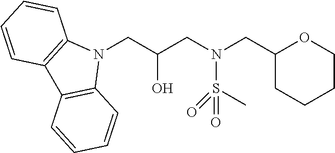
N1(CC(CN(CC2CCCCO2)S(C)(=O)=O)O)C2=C(C3=C1C=CC=C3)C=CC=C2
